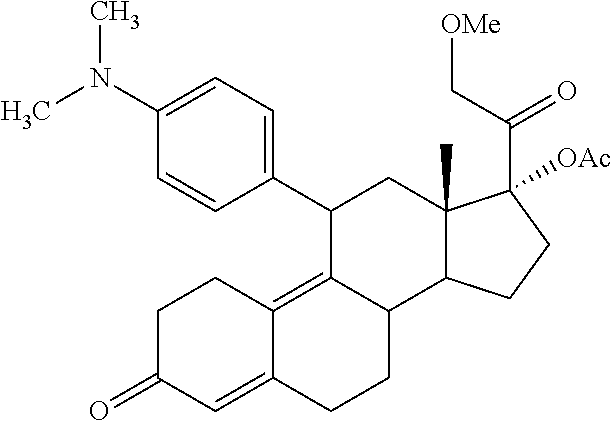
C1=C(N(C)C)C=CC(C2C3=C4C(=CC(=O)CC4)CCC3C3C(C)(C2)C(C(C[OMe])=O)([OAc])CC3)=C1
